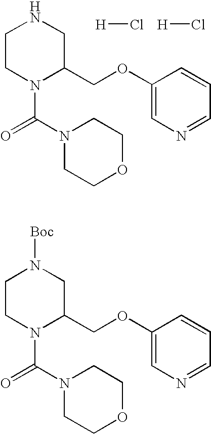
C1CN(C(=O)N2CCOCC2)C(COC2=CN=CC=C2)CN1.[H]Cl.[H]Cl.C1CN(C(=O)N2CCOCC2)C(COC2=CN=CC=C2)CN1[Boc]
